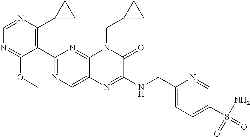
C1(C2=NC=C3C(=N2)N(CC2CC2)C(=O)C(NCC2=CC=C(S(N)(=O)=O)C=N2)=N3)=C(C2CC2)N=CN=C1OC
